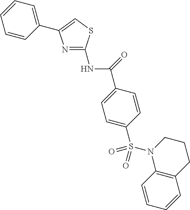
C1=C(S(N2C3=C(CCC2)C=CC=C3)(=O)=O)C=CC(C(=O)NC2=NC(C3=CC=CC=C3)=CS2)=C1
